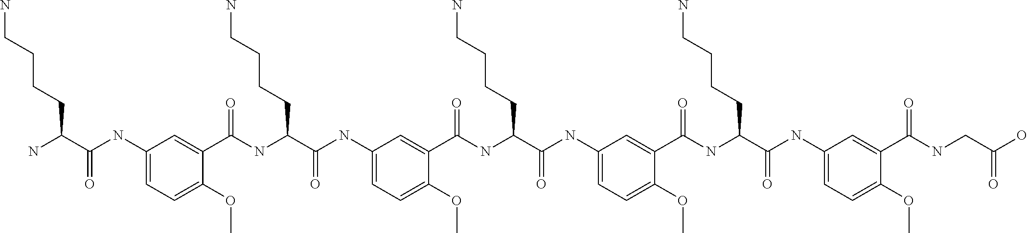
C1(NC(C(N)CCCCN)=O)=CC=C(OC)C(C(NC(C(NC2=CC=C(OC)C(C(NC(C(NC3=CC=C(OC)C(C(NC(C(NC4=CC=C(OC)C(C(NCC(O)=O)=O)=C4)=O)CCCCN)=O)=C3)=O)CCCCN)=O)=C2)=O)CCCCN)=O)=C1
